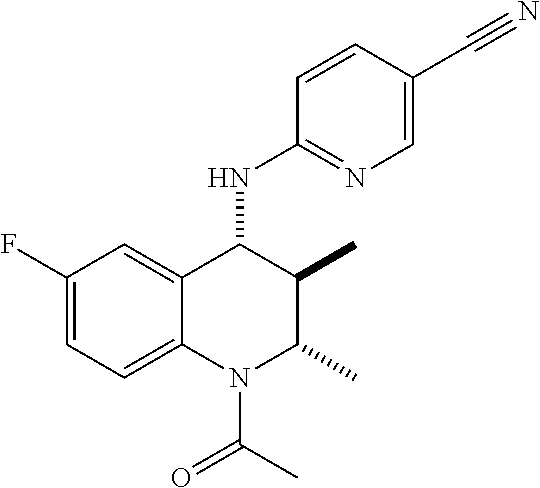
C1(F)=CC=C2C(=C1)C(NC1=NC=C(C#N)C=C1)C(C)C(C)N2C(C)=O
